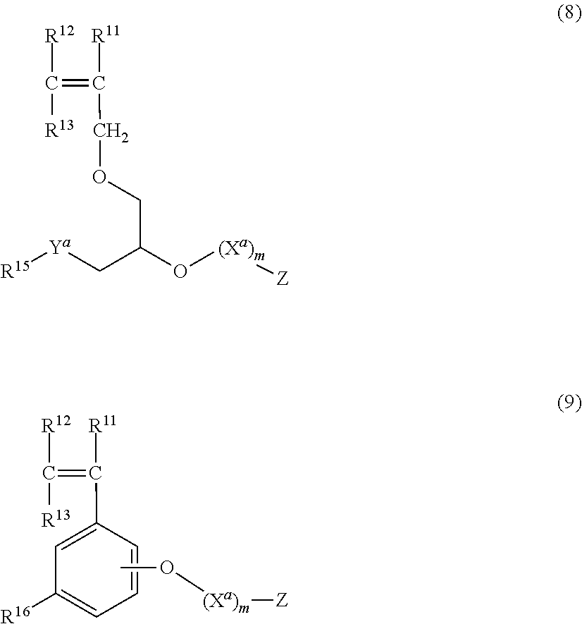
[(Xa)m](OC)[Z].C(=C([R11])C1=CC([R16])=CC=C1)([R12])[R13].C(=C([R11])COCC(C[Ya][R15])O[(Xa)m][Z])([R12])[R13]
